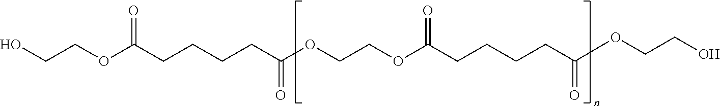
OCCOC(CCCCC(OCCOC(CCCCC(OCCO)=O)=O)=O)=O
